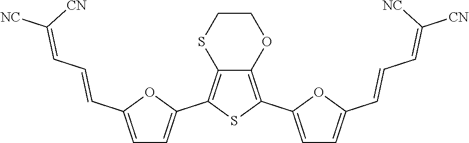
C(C1=CC=C(C2=C3C(=C(C4=CC=C(C=CC=C([NC])[CN])O4)S2)OCCS3)O1)=CC=C([NC])[CN]
